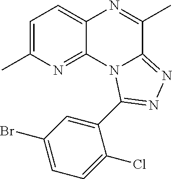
C1=C(C)N=C2C(=C1)N=C(C)C1=NN=C(C3=CC(Br)=CC=C3Cl)N21
